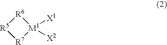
[R5]1[R7][M1]([X2])([X1])[R6]1
